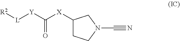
C1([X]C([Y][L][R2])=O)CCN(C#N)C1
